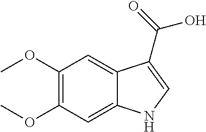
C1(OC)=C(OC)C=C2C(=C1)C(C(=O)O)=CN2
